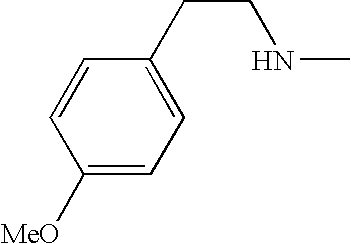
C1([MeO])=CC=C(CCNC)C=C1
